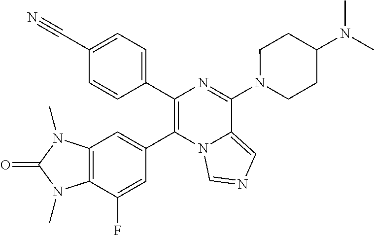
C12=C(C(F)=CC(C3=C(C4=CC=C(C#N)C=C4)N=C(N4CCC(N(C)C)CC4)C4=CN=CN34)=C1)N(C)C(=O)N2C
